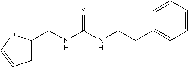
C1=C(CNC(NCCC2=CC=CC=C2)=S)OC=C1
